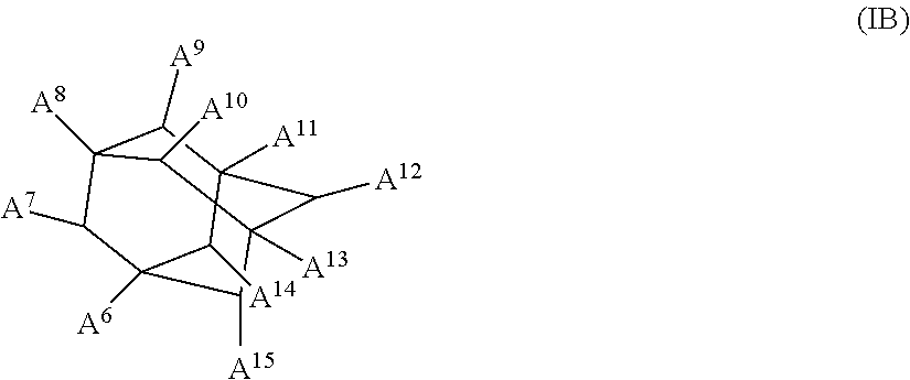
C1([A9])C2([A11])C([A12])C3([A13])C([A15])C([A6])(C([A7])C1([A8])C3[A10])C2[A14]
